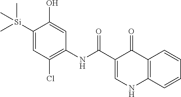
[Si](C1=CC(Cl)=C(NC(=O)C2=CNC3=C(C2=O)C=CC=C3)C=C1O)(C)(C)C
